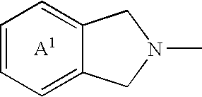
C1=C2C(=CC=C1)CN(C)C2.[A1]
